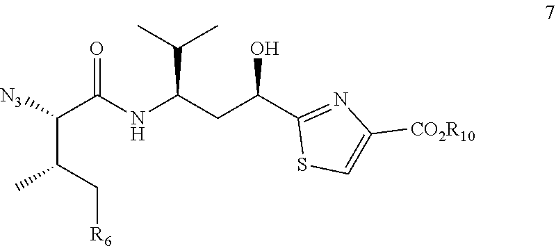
C(C1=NC([CO2R10])=CS1)(CC(NC(C(C(C[R6])C)[N3])=O)C(C)C)O
